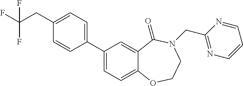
C1(C2=CC=C(CC(F)(F)F)C=C2)=CC=C2C(=C1)C(=O)N(CC1=NC=CC=N1)CCO2
